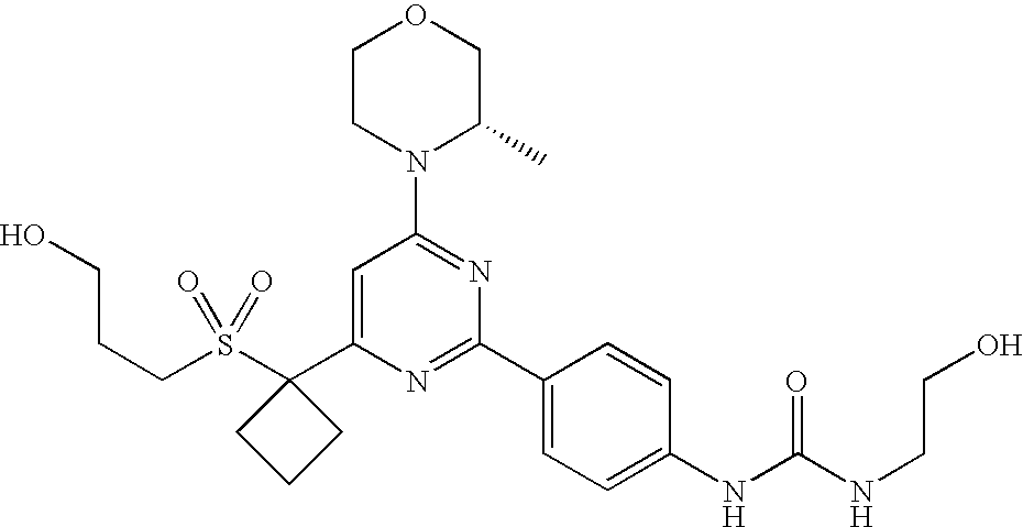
C(S(C1(C2=CC(N3C(C)COCC3)=NC(C3=CC=C(NC(NCCO)=O)C=C3)=N2)CCC1)(=O)=O)CCO
